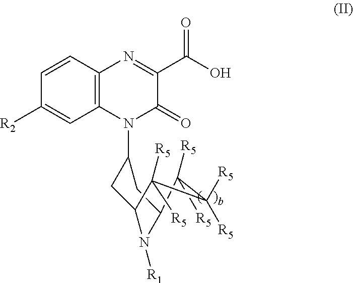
C1([R5])([R5])C2N([R1])C(CC(N3C4=C(C=CC([R2])=C4)N=C(C(O)=O)C3=O)C2)C([R5])([R5])C1([R5])[R5]
